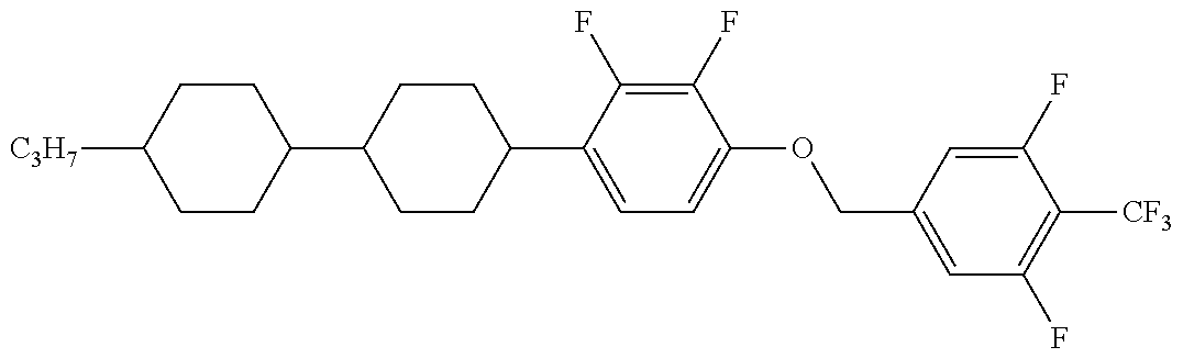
C1(C2CCC(C3=CC=C(OCC4=CC(F)=C([CF3])C(F)=C4)C(F)=C3F)CC2)CCC([C3H7])CC1
